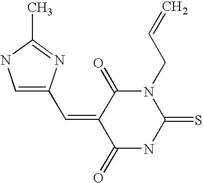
O=C1C(=CC2=CNC(C)=N2)C(=O)N(CC=C)C(=S)N1
